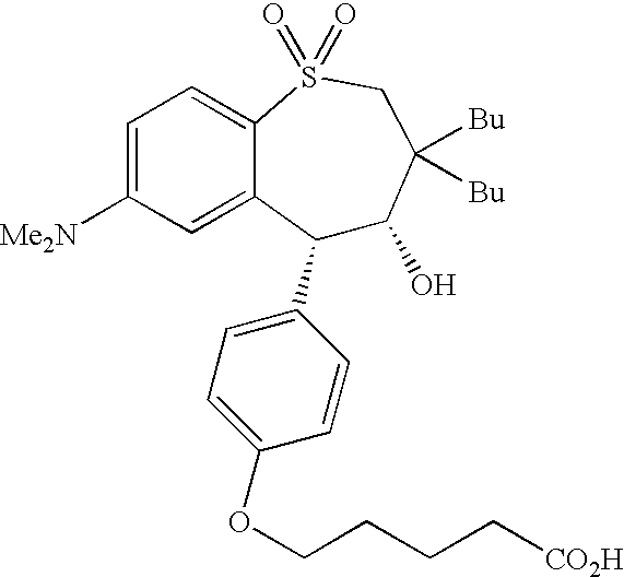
C1(C2=CC=C(OCCCC[CO2H])C=C2)C(O)C([Bu])([Bu])CS(=O)(=O)C2=CC=C([Me2N])C=C12
